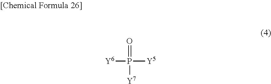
O=P([Y7])([Y5])[Y6]
